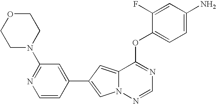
O(C1=NC=NN2C1=CC(C1=CC(N3CCOCC3)=NC=C1)=C2)C1=CC=C(N)C=C1F
